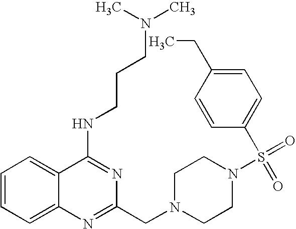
C1=CC=C2C(=C1)C(NCCCN(C)C)=NC(CN1CCN(S(=O)(=O)C3=CC=C(CC)C=C3)CC1)=N2
